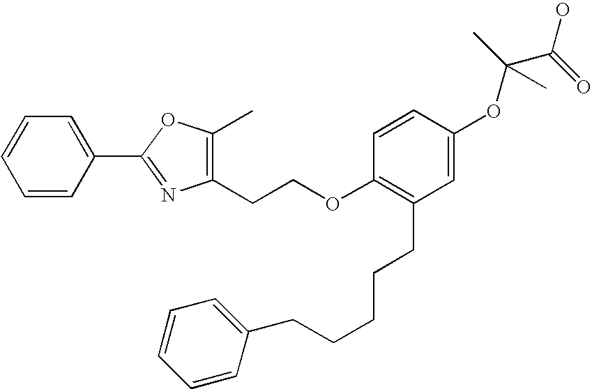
O(C(C(O)=O)(C)C)C1=CC(CCCCCC2=CC=CC=C2)=C(OCCC2=C(C)OC(C3=CC=CC=C3)=N2)C=C1
